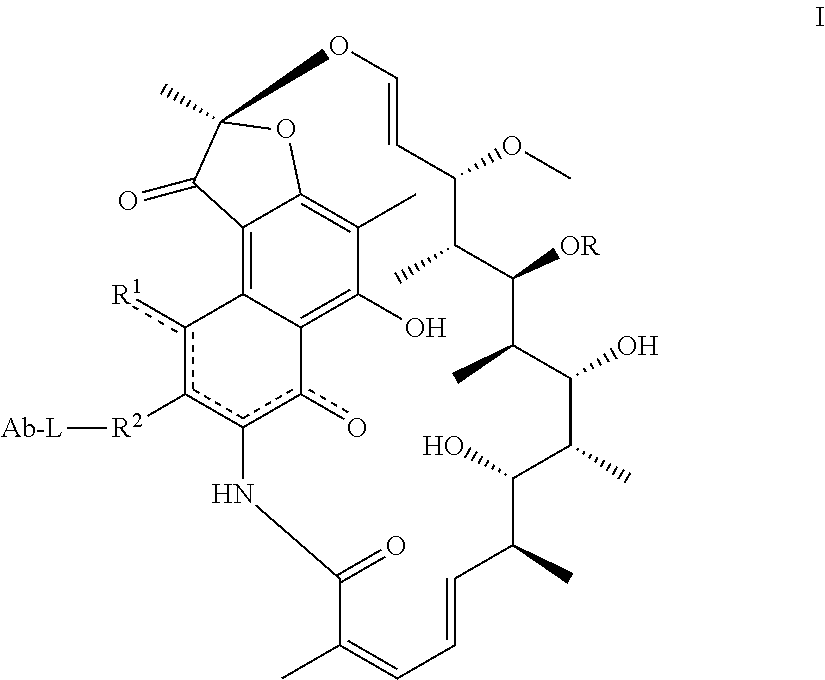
C12=C3C4=C(O)C(C)=C1OC(C)(C2=O)OC=CC(OC)C(C)C([OR])C(C)C(O)C(C)C(O)C(C)C=CC=C(C)C(=O)Nc(c([R2][Ab-L])c3[R1])c4o
